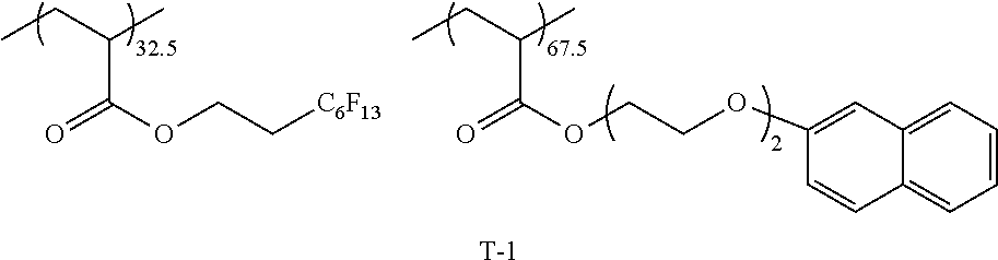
CCC(C)C(OCC[C6F13])=O.CCC(C)C(OCCOC1=CC2=CC=CC=C2C=C1)=O.[T]
